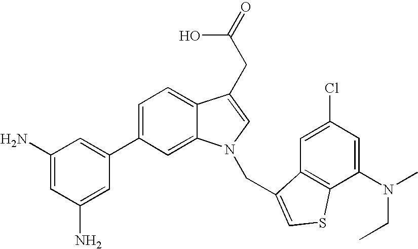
C1(N)=CC(N)=CC(C2=CC=C3C(=C2)N(CC2=CSC4=C2C=C(Cl)C=C4N(C)CC)C=C3CC(=O)O)=C1
